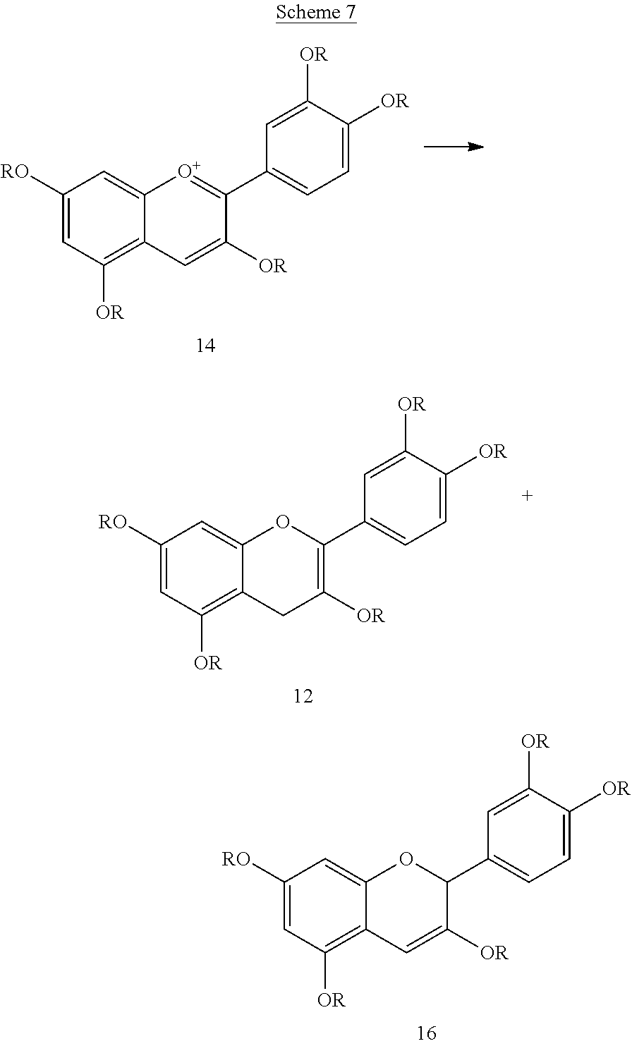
C1([RO])=CC([OR])=C2C(=C1)[O+]=C(C1=CC=C([OR])C([OR])=C1)C([OR])=C2.C1([RO])=CC([OR])=C2C(=C1)OC(C1=CC=C([OR])C([OR])=C1)=C([OR])C2.C1([RO])=CC([OR])=C2C(=C1)OC(C1=CC=C([OR])C([OR])=C1)C([OR])=C2
